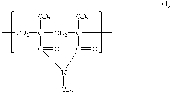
C[CD2]C1([CD3])[CD2]C([CD3])(C)C(=O)N([CD3])C1=O
